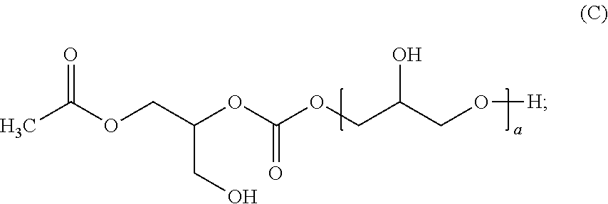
CC(OCC(OC(OCC(CO[H])O)=O)CO)=O
